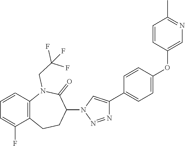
C1=CC2=C(C(F)=C1)CCC(N1C=C(C3=CC=C(OC4=CN=C(C)C=C4)C=C3)N=N1)C(=O)N2CC(F)(F)F
